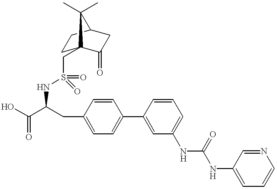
N(C(C(O)=O)CC1=CC=C(C2=CC(NC(=O)NC3=CC=CN=C3)=CC=C2)C=C1)S(=O)(=O)CC12CCC(CC1=O)C2(C)C
